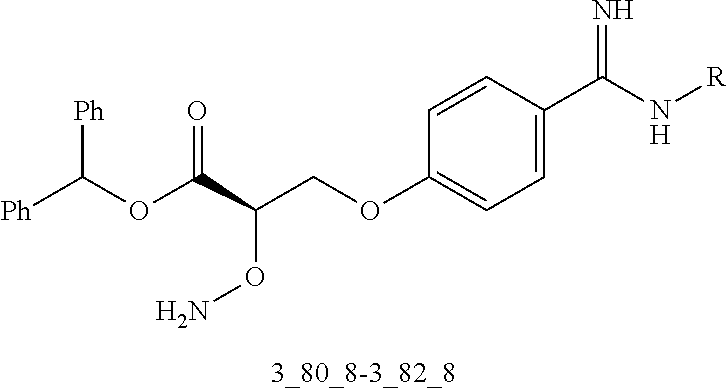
C1=CC(C(N[R])=N)=CC=C1OCC(C(OC([Ph])[Ph])=O)ON
